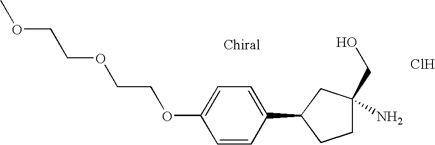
C1=CC(C2CCC(N)(CO)C2)=CC=C1OCCOCCOC.Cl
